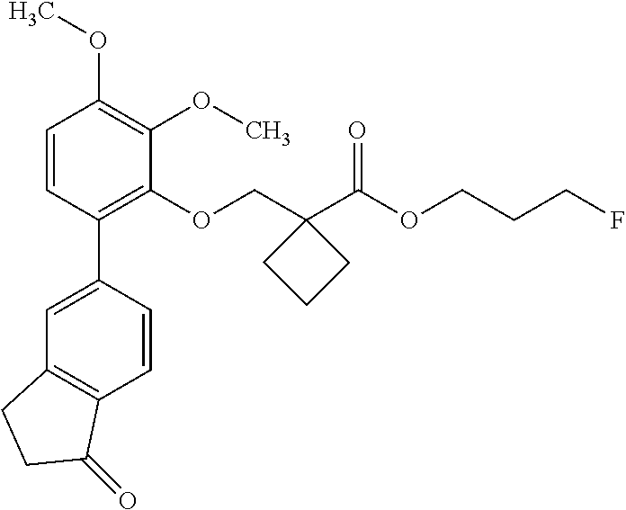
C1=CC(C2=CC3=C(C=C2)C(=O)CC3)=C(OCC2(C(OCCCF)=O)CCC2)C(OC)=C1OC
